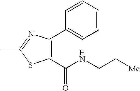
CC1=NC(C2=CC=CC=C2)=C(C(NCC[Me])=O)S1
